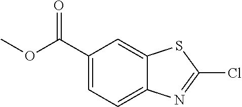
C1(C(OC)=O)=CC=C2C(=C1)SC(Cl)=N2
